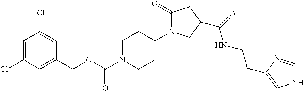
C1=C(Cl)C=C(COC(N2CCC(N3C(=O)CC(C(=O)NCCC4=CNC=N4)C3)CC2)=O)C=C1Cl
